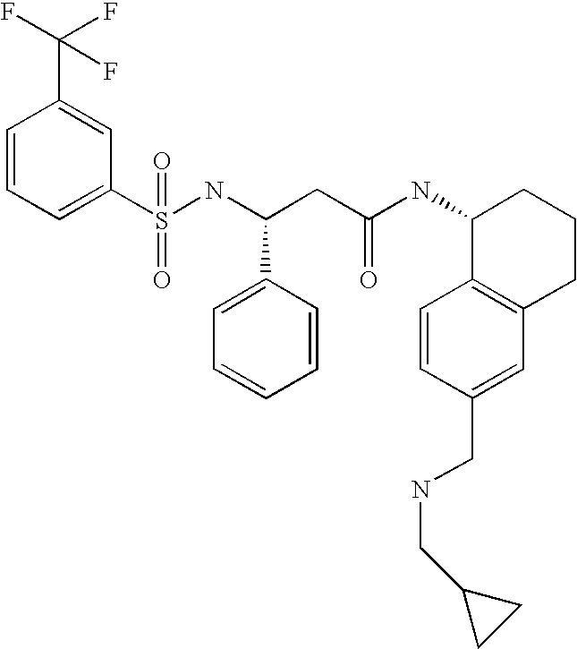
C1=CC=C(S(NC(CC(NC2C3=C(CCC2)C=C(CNCC2CC2)C=C3)=O)C2=CC=CC=C2)(=O)=O)C=C1C(F)(F)F
